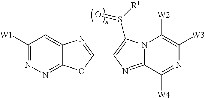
C12=NN=C([W1])C=C1N=C(C1=C(S([R1])=O)N3C(=N1)C([W4])=NC([W3])=C3[W2])O2
